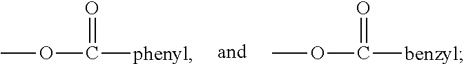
COC(=O)[phenyl].COC(=O)[benzyl]
